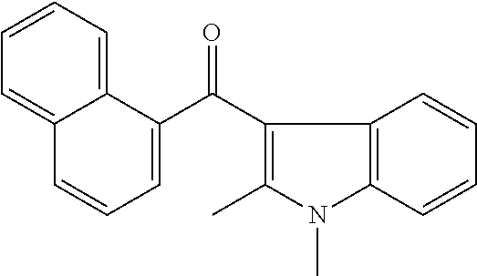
C12=CC=CC=C1C(C(C1=C(C)N(C)C3=C1C=CC=C3)=O)=CC=C2
